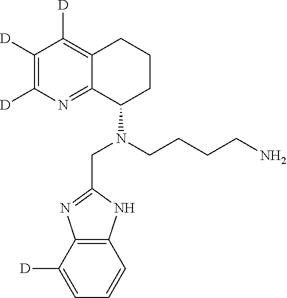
C12=C(C([D])=CC=C1)N=C(CN(C1CCCC3=C([D])C([D])=C([D])N=C13)CCCCN)N2
